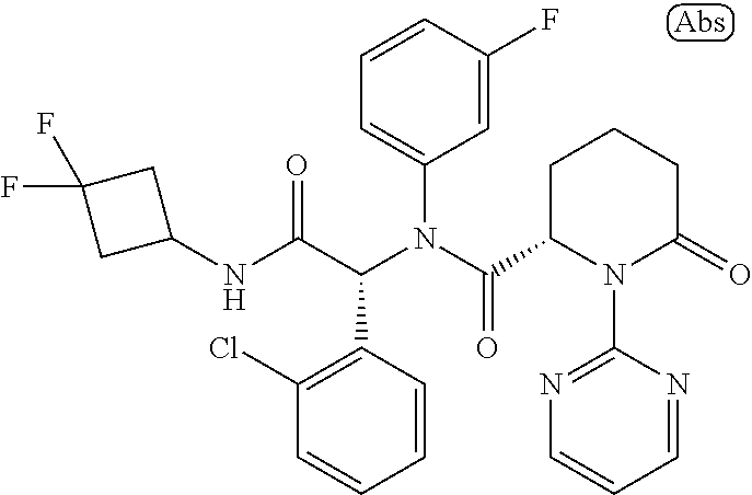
C1(NC(C(N(C(=O)C2N(C3=NC=CC=N3)C(=O)CCC2)C2=CC=CC(F)=C2)C2=C(Cl)C=CC=C2)=O)CC(F)(F)C1
